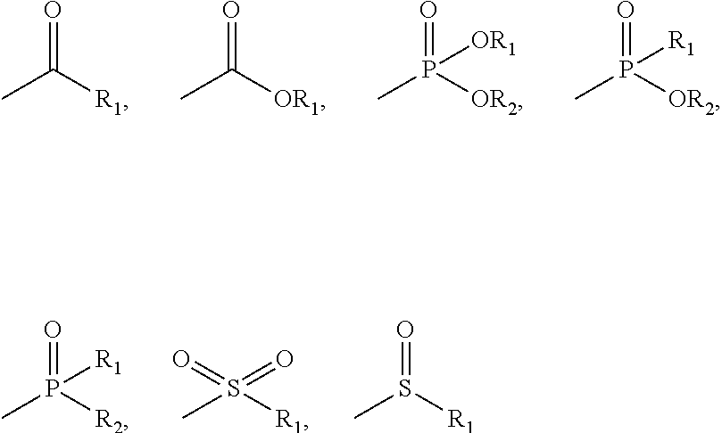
CC([R1])=O.CC([OR1])=O.CP([OR2])(=O)[OR1].CP([OR2])(=O)[R1].CP([R2])(=O)[R1].CS([R1])(=O)=O.CS([R1])=O
